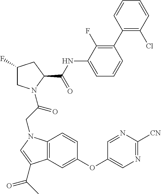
C1(F)CN(C(CN2C3=C(C=C(OC4=CN=C([CN])N=C4)C=C3)C(C(C)=O)=C2)=O)C(C(NC2=CC=CC(C3=C(Cl)C=CC=C3)=C2F)=O)C1
